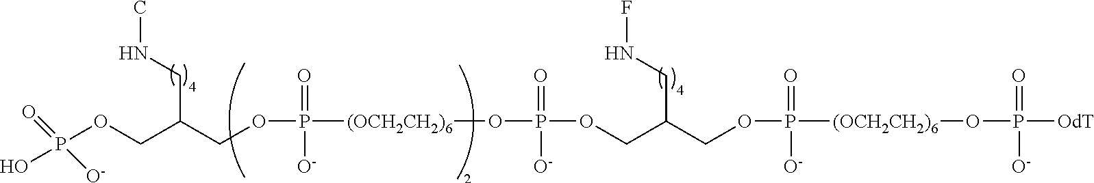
CNCC(COP(=O)([O-])O)COP(=O)([O-])[(OCH2CH2)6]OP(=O)([O-])OCC(CNF)COP(=O)([O-])[(OCH2CH2)6]OP(=O)([O-])[OdT]
